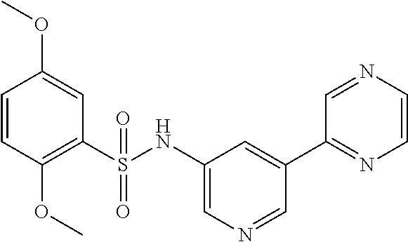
C1=CC(OC)=C(S(NC2=CN=CC(C3=NC=CN=C3)=C2)(=O)=O)C=C1OC
